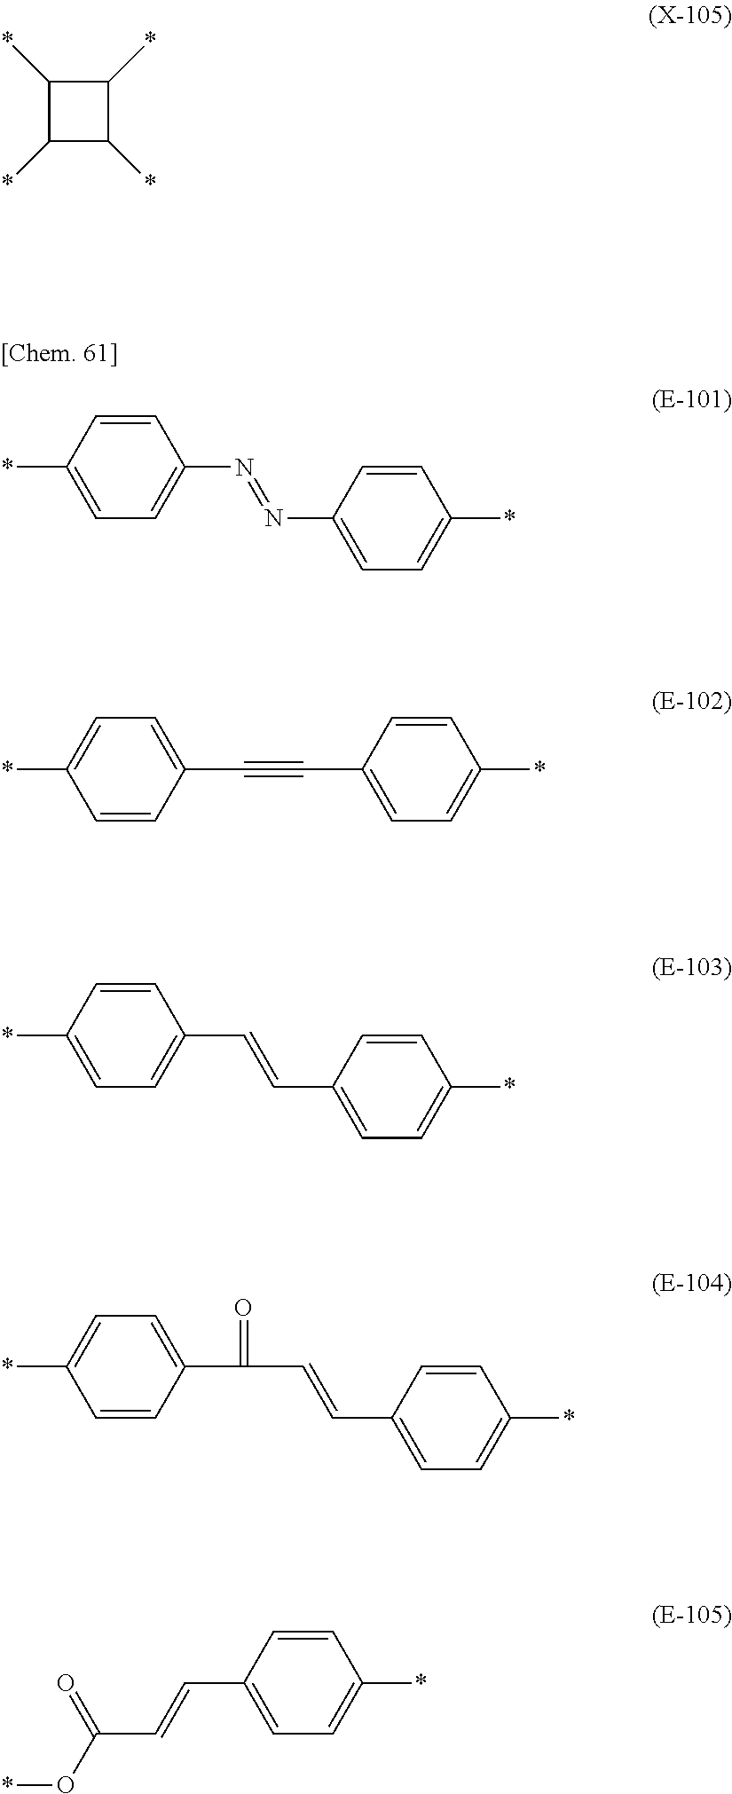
C1(*)C(*)C(*)C1*.C1=CC(*)=CC=C1N=NC1=CC=C(*)C=C1.C1=C(C#CC2=CC=C(*)C=C2)C=CC(*)=C1.C1=CC(*)=CC=C1C=CC1=CC=C(*)C=C1.C1=C(C(C=CC2=CC=C(*)C=C2)=O)C=CC(*)=C1.C(C1=CC=C(*)C=C1)=CC(O*)=O
